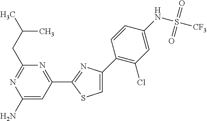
C1=C(C2=C(Cl)C=C(NS(=O)(=O)[CF3])C=C2)N=C(C2=NC(CC(C)C)=NC(N)=C2)S1
